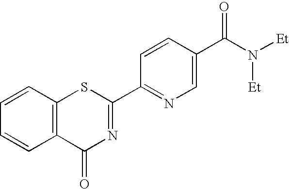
C1=CC2=C(C=C1)C(=O)N=C(C1=NC=C(C(N([Et])[Et])=O)C=C1)S2
